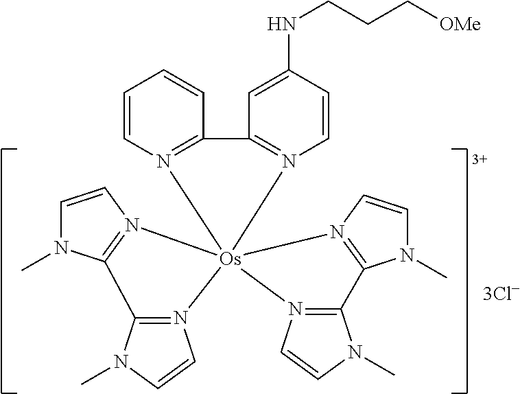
C1=CN2=C(C=C1)C1=N(C=CC(NCCC[OMe])=C1)[Os]213(N2=C(N(C)C=C2)C2=N1C=CN2C)N1=C(N(C)C=C1)C1=N3C=CN1C
